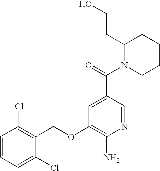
C1=CC=C(Cl)C(COC2=C(N)N=CC(C(=O)N3CCCCC3CCO)=C2)=C1Cl
